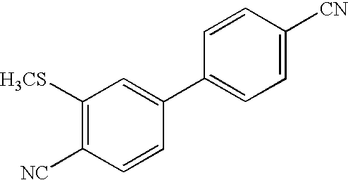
C1([H3CS])=C([NC])C=CC(C2=CC=C([CN])C=C2)=C1
